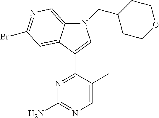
N1=C(C2=CN(CC3CCOCC3)C3=CN=C(Br)C=C32)C(C)=CN=C1N
